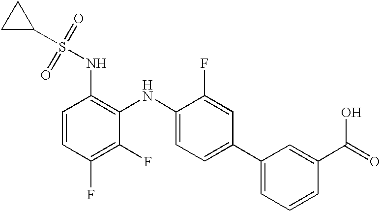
C1C(S(=O)(=O)NC2=C(NC3=CC=C(C4=CC=CC(C(=O)O)=C4)C=C3F)C(F)=C(F)C=C2)C1
